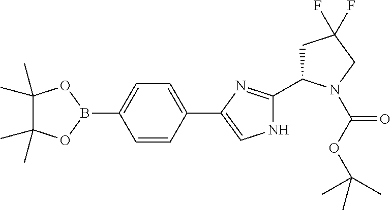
C1=CC(C2=CNC(C3CC(F)(F)CN3C(OC(C)(C)C)=O)=N2)=CC=C1B1OC(C)(C)C(C)(C)O1
